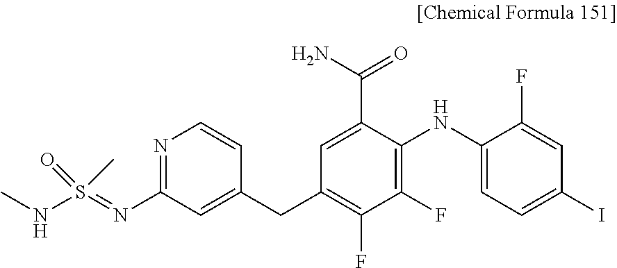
N1=C(N=S(NC)(=O)C)C=C(CC2=C(F)C(F)=C(NC3=CC=C(I)C=C3F)C(C(N)=O)=C2)C=C1
